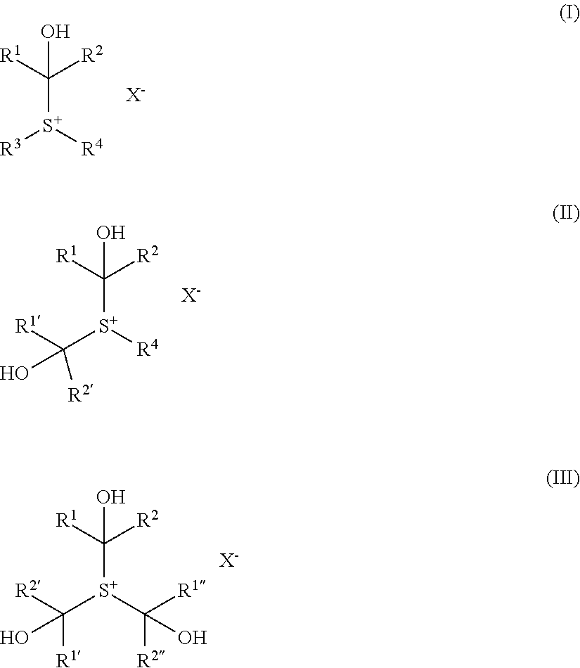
C([S+]([R4])[R3])([R1])([R2])O.[X-].C([S+]([R4])C(O)([R1])[R2])([R1])([R2])O.[X-].C([S+](C([R1])([R2])O)C(O)([R2])[R1])([R1])([R2])O.[X-]
